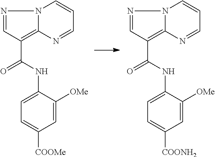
N1=CC(C(=O)NC2=CC=C([COOMe])C=C2[OMe])=C2N1C=CC=N2.N1=CC(C(=O)NC2=CC=C([COONH2])C=C2[OMe])=C2N1C=CC=N2
